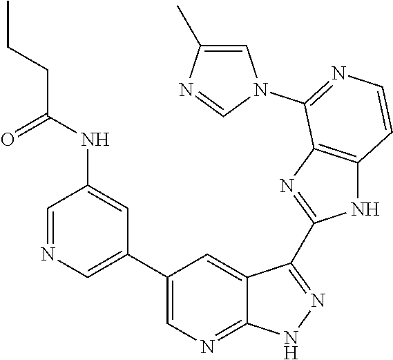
C1=NC=C(C2=CN=C3C(=C2)C(C2=NC4=C(N2)C=CN=C4N2C=C(C)N=C2)=NN3)C=C1NC(CCC)=O
